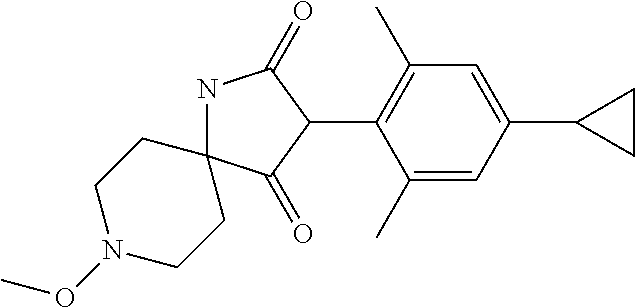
N1C2(C(=O)C(C3=C(C)C=C(C4CC4)C=C3C)C1=O)CCN(OC)CC2
